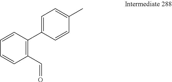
C1=C(C2=C(C=O)C=CC=C2)C=CC(C)=C1
